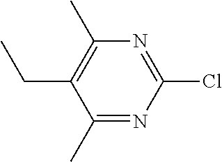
C1(Cl)=NC(C)=C(CC)C(C)=N1
